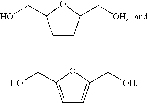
C1CC(C[OH])OC1CO.C1=C(CO)OC(C[OH])=C1
